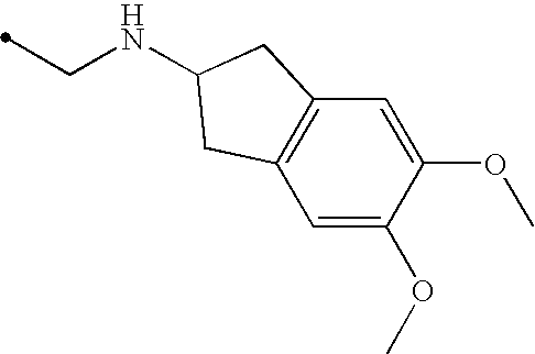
C1=C(OC)C(OC)=CC2=C1CC(NCC)C2
